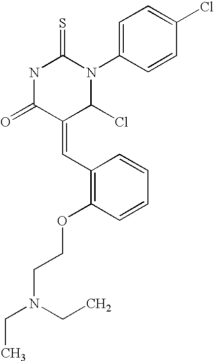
N1C(=O)C(=CC2=C(OCCN(CC)CC)C=CC=C2)C(Cl)N(C2=CC=C(Cl)C=C2)C1=S
